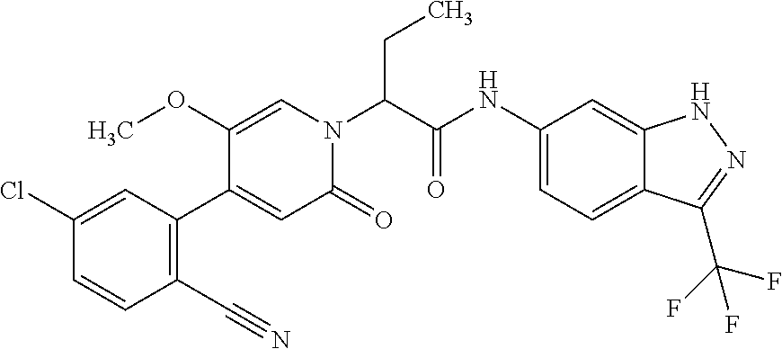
ClC1=CC(C2=CC(=O)N(C(C(NC3=CC=C4C(=C3)NN=C4C(F)(F)F)=O)CC)C=C2OC)=C(C#N)C=C1
